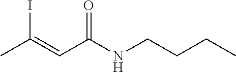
O=C(NCCCC)C=C(C)I
